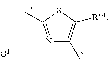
N1=C(C)SC([RG1])=C1C
